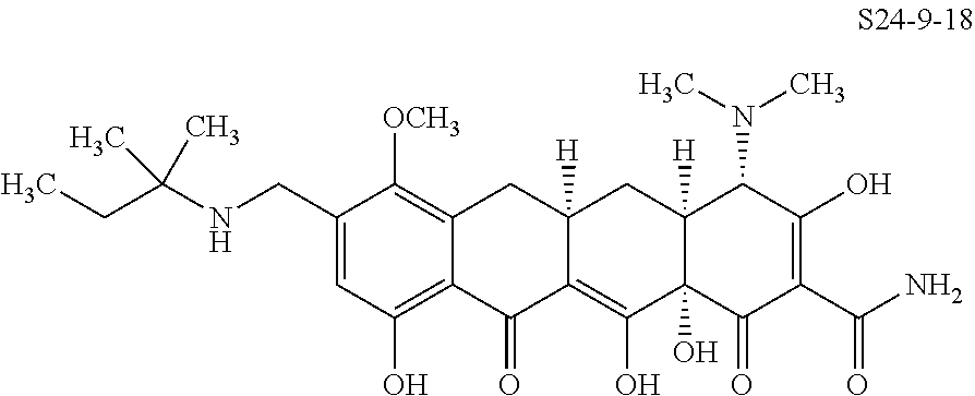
C1(CNC(CC)(C)C)=CC(O)=C2C(=C1[OCH3])CC1([H])C(=C(O)C3(O)C([H])(C1)C(N(C)C)C(O)=C(C(N)=O)C3=O)C2=O
